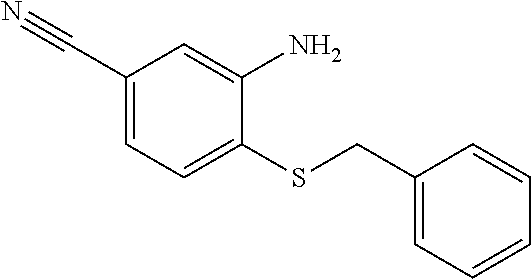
C1(C#N)=CC=C(SCC2=CC=CC=C2)C(N)=C1
